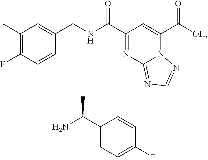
C1(C)=C(F)C=CC(CNC(C2=NC3=NC=NN3C(C([OH])=O)=C2)=O)=C1.C1(C(N)C)=CC=C(F)C=C1
